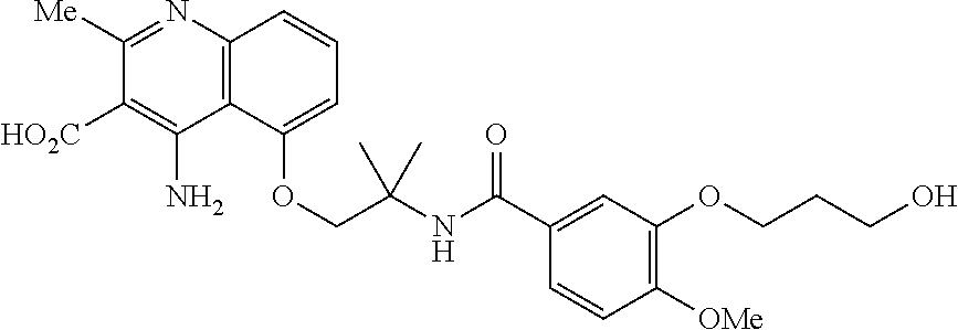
C1([Me])=NC2=C(C(N)=C1[HO2C])C(OCC(NC(C1=CC(OCCCO)=C([OMe])C=C1)=O)(C)C)=CC=C2
